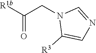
C(=O)([R1b])CN1C([R3])=CN=C1
